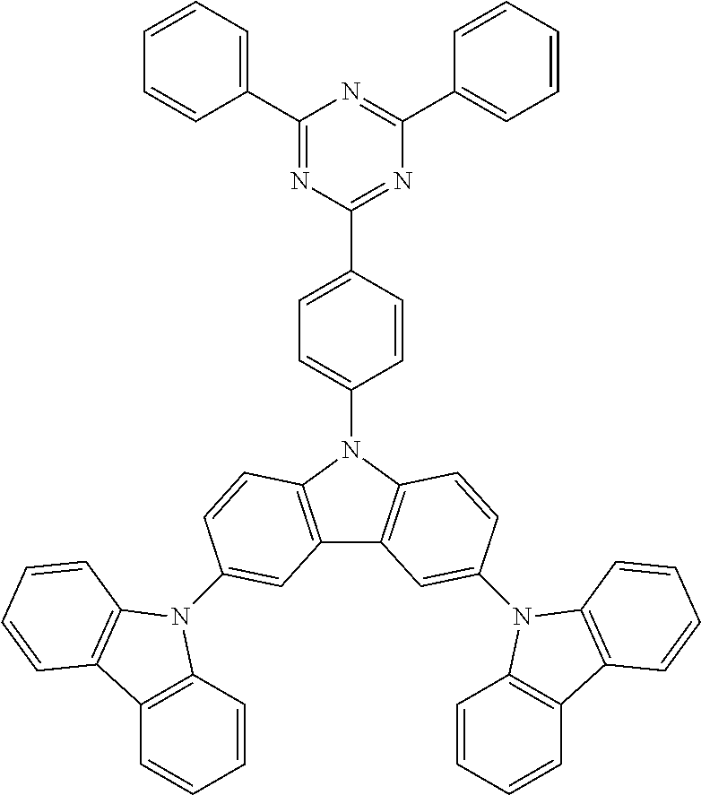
C12=C(N(C3=CC=C(C4=NC(C5=CC=CC=C5)=NC(C5=CC=CC=C5)=N4)C=C3)C3=C1C=C(N1C4=C(C=CC=C4)C4=C1C=CC=C4)C=C3)C=CC(N1C3=C(C=CC=C3)C3=C1C=CC=C3)=C2
